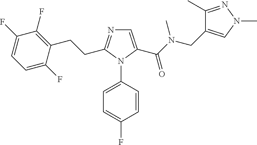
C1=C(C(N(CC2=CN(C)N=C2C)C)=O)N(C2=CC=C(F)C=C2)C(CCC2=C(F)C(F)=CC=C2F)=N1
